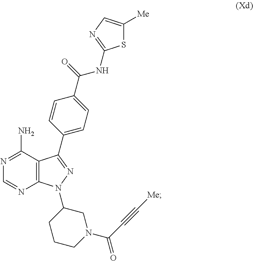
C1=NC2=C(C(N)=N1)C(C1=CC=C(C(=O)NC3=NC=C([Me])S3)C=C1)=NN2C1CCCN(C(=O)C#C[Me])C1
